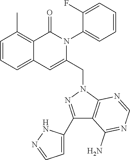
C1=CC=C2C(=C1C)C(=O)N(C1=CC=CC=C1F)C(CN1C3=C(C(N)=NC=N3)C(C3=CC=NN3)=N1)=C2
